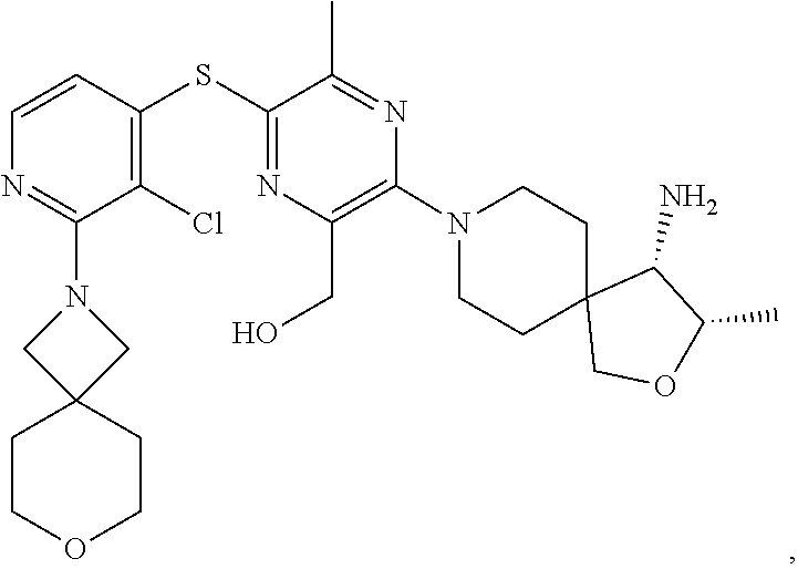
C1CN(C2=C(CO)N=C(SC3=C(Cl)C(N4CC5(C4)CCOCC5)=NC=C3)C(C)=N2)CCC12COC(C)C2N
